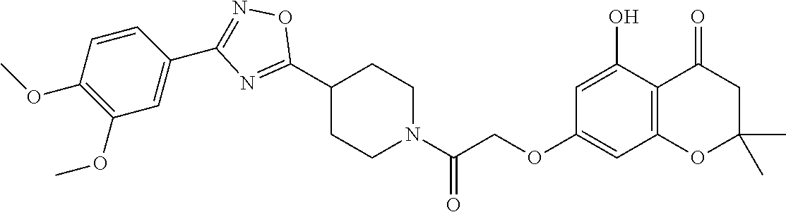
C12=C(OC(C)(C)CC1=O)C=C(OCC(N1CCC(C3=NC(C4=CC(OC)=C(OC)C=C4)=NO3)CC1)=O)C=C2O
